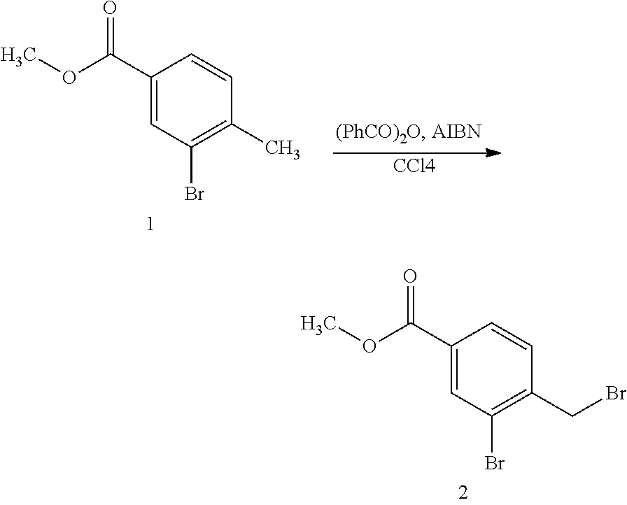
C1(C(OC)=O)=CC(Br)=C(C)C=C1.[CCl4].C1(C(OC)=O)=CC(Br)=C(CBr)C=C1
